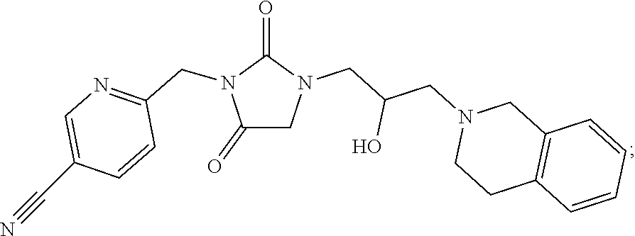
C12=C(C=CC=C1)CCN(CC(CN1C(=O)N(CC3=NC=C(C#N)C=C3)C(=O)C1)O)C2
